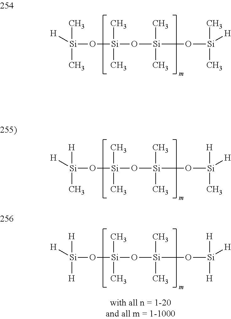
O([Si](C)([H])[H])[Si](O[Si](O[Si]([H])(C)[H])(C)C)(C)C.O([Si](C)([H])C)[Si](O[Si](O[Si]([H])(C)C)(C)C)(C)C.O([Si]([H])([H])[H])[Si](O[Si](O[Si]([H])([H])[H])(C)C)(C)C
